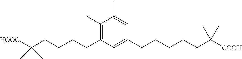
C1(CCCCC(C)(C)[HOOC])=C(C)C(C)=CC(CCCCCC(C)(C)[COOH])=C1
